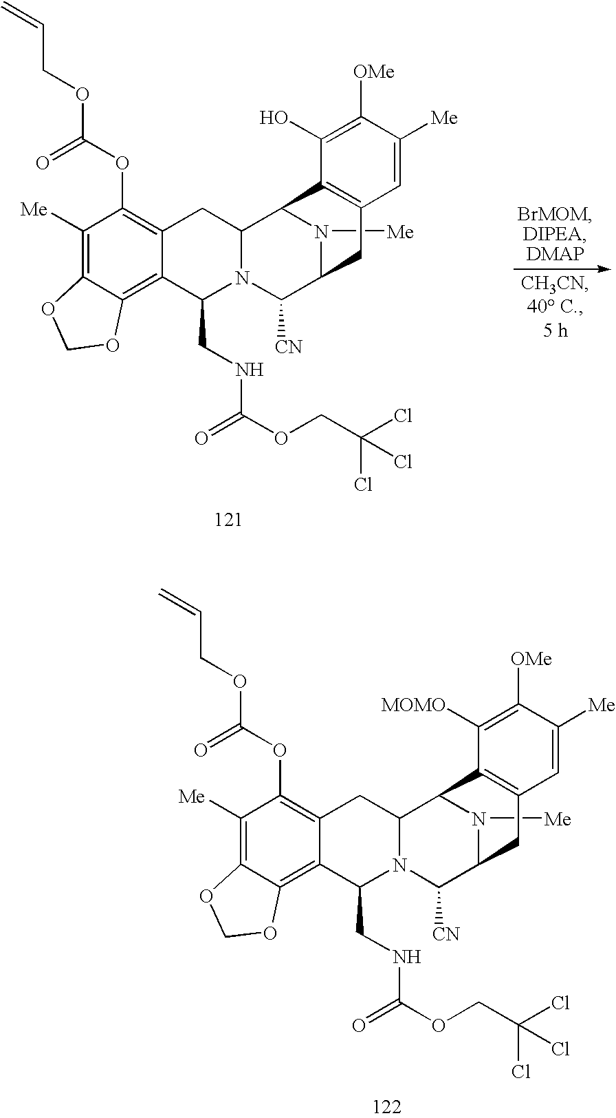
C1([Me])=C2C(=C3C(=C1OC(OCC=C)=O)CC1N(C([CN])C4N([Me])C1C1=C(C4)C=C([Me])C([OMe])=C1[MOMO])C3CNC(OCC(Cl)(Cl)Cl)=O)OCO2.C1([Me])=C2C(=C3C(=C1OC(OCC=C)=O)CC1N(C([CN])C4N([Me])C1C1=C(C4)C=C([Me])C([OMe])=C1O)C3CNC(OCC(Cl)(Cl)Cl)=O)OCO2
